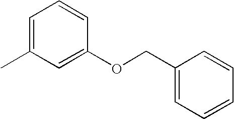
CC1=CC=CC(OCC2=CC=CC=C2)=C1
